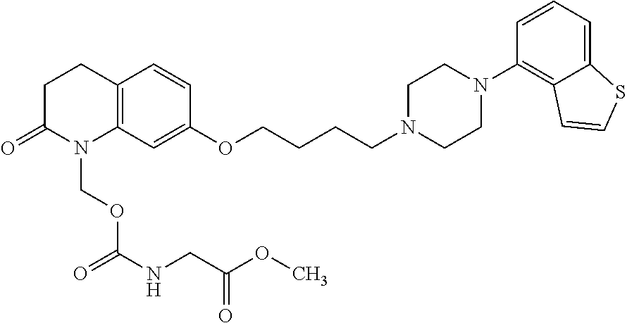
C12=C(CCC(=O)N1COC(NCC(OC)=O)=O)C=CC(OCCCCN1CCN(C3=C4C(=CC=C3)SC=C4)CC1)=C2
